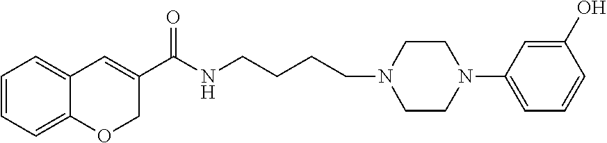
C1=CC=C2C(=C1)C=C(C(NCCCCN1CCN(C3=CC=CC(O)=C3)CC1)=O)CO2
